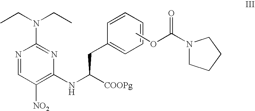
N1=CC([NO2])=C(NC([COOPg])CC2=CC=CC=C2)N=C1N(CC)CC.COC(=O)N1CCCC1
